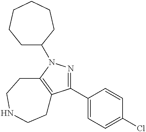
C1(C2=NN(C3CCCCCC3)C3=C2CCNCC3)=CC=C(Cl)C=C1
